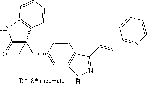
C1(=O)C2(C3=C(N1)C=CC=C3)CC2C1=CC2=C(C=C1)C(C=CC1=NC=CC=C1)=NN2
